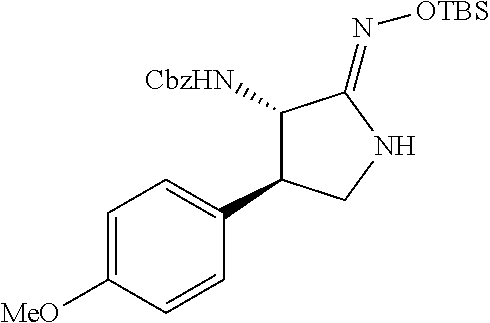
[CbzHN]C1C(C2=CC=C([MeO])C=C2)CNC1=N[OTBS]
